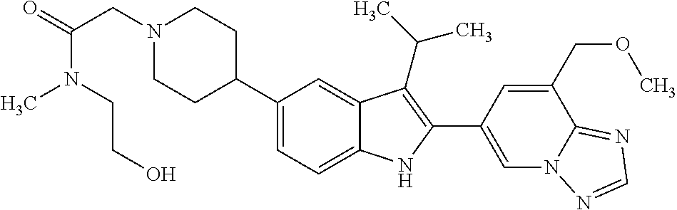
N1(CC(=O)N(C)CCO)CCC(C2=CC=C3C(=C2)C(C(C)C)=C(C2=CN4C(=NC=N4)C(COC)=C2)N3)CC1
